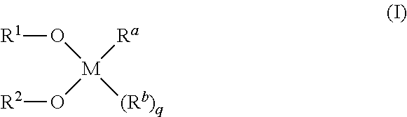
[R1]O[M](O[R2])([Ra])[(Rb)q]
